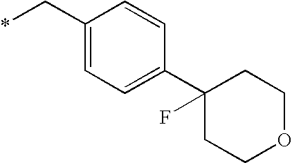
C1(C*)=CC=C(C2(F)CCOCC2)C=C1
